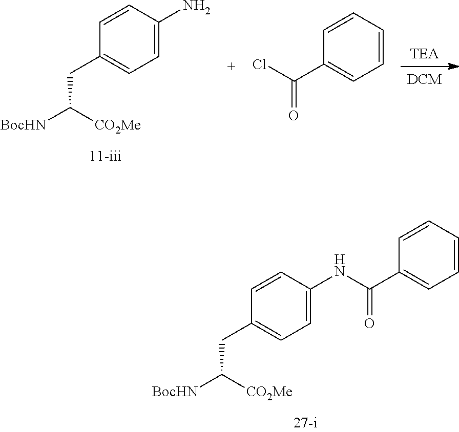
C1(CC([BocHN])[CO2Me])=CC=C(NC(C2=CC=CC=C2)=O)C=C1.[TEA].[DCM].C1(CC([BocHN])[CO2Me])=CC=C(N)C=C1.C1(C(Cl)=O)=CC=CC=C1
